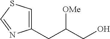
C1(CC(CO)[OMe])=CSC=N1
